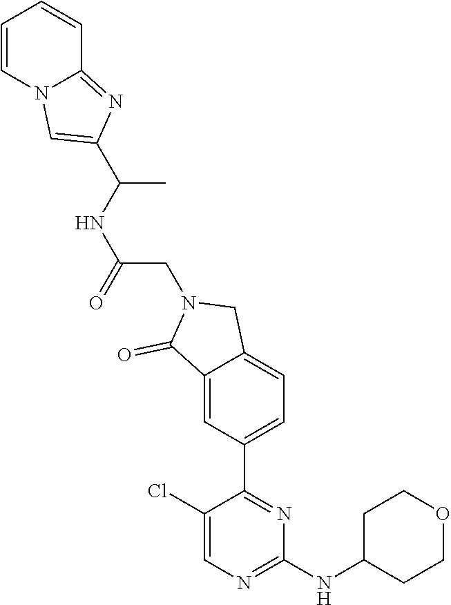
C1(Cl)=CN=C(NC2CCOCC2)N=C1C1=CC=C2C(=C1)C(=O)N(CC(=O)NC(C)C1=CN3C=CC=CC3=N1)C2
